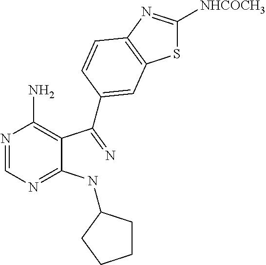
N1=CN=C(NC2CCCC2)C(C(=N)C2=CC3=C(N=C([NHCOCH3])S3)C=C2)=C1N
